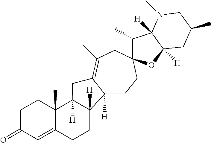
C12([H])CCC3(CC(C)=C1CC1([H])C4(C)C(=CC(=O)CC4)CCC21[H])C(C)C1([H])C([H])(O3)CC(C)CN1C
